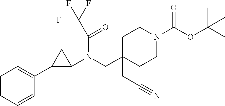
C1(C2=CC=CC=C2)C(N(CC2(CC#N)CCN(C(OC(C)(C)C)=O)CC2)C(C(F)(F)F)=O)C1
